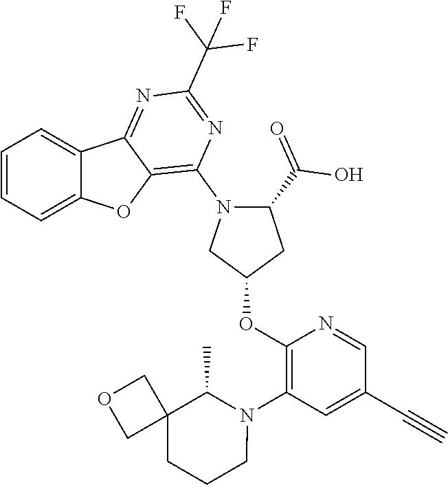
C1=CC=C2C(=C1)C1=NC(C(F)(F)F)=NC(N3C(C(=O)O)CC(OC4=C(N5C(C)C6(CCC5)COC6)C=C(C#C)C=N4)C3)=C1O2
